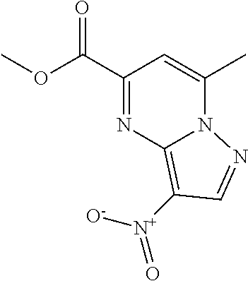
C1(C(OC)=O)=NC2=C([N+]([O-])=O)C=NN2C(C)=C1
